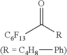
[C6F13]C([R])=O.[(R = C4H8][Ph)]
